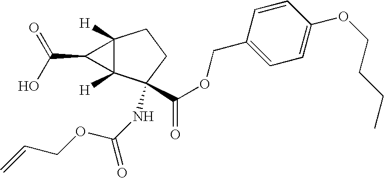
C12([H])C([H])(C(NC(=O)OCC=C)(C(OCC3=CC=C(OCCCC)C=C3)=O)CC1)C2C(O)=O
